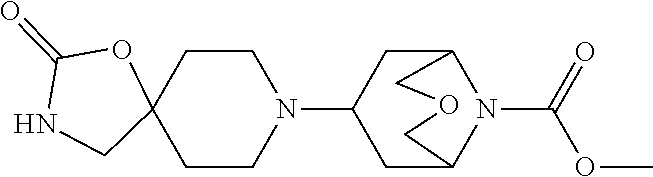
C12(CCN(C3CC4N(C(=O)OC)C(C3)COC4)CC1)OC(=O)NC2
